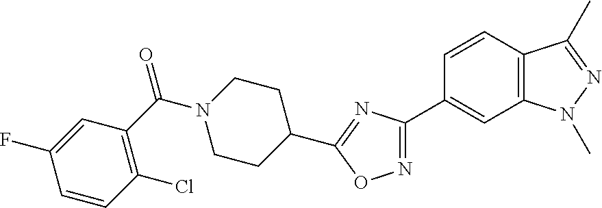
C1CC(C2=NC(C3=CC4=C(C=C3)C(C)=NN4C)=NO2)CCN1C(=O)C1=C(Cl)C=CC(F)=C1
